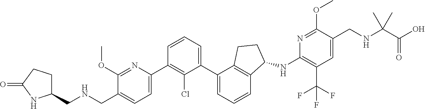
C1(CNCC2=CC=C(C3=C(Cl)C(C4=CC=CC5=C4CCC5NC4=C(C(F)(F)F)C=C(CNC(C(O)=O)(C)C)C(OC)=N4)=CC=C3)N=C2OC)CCC(=O)N1
